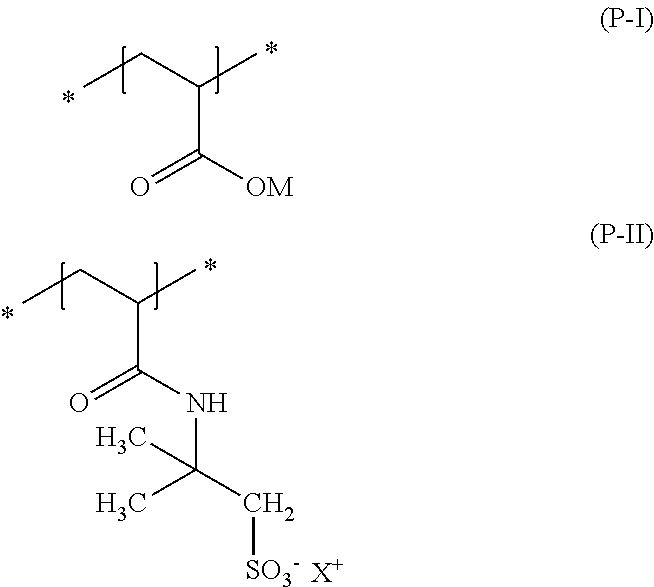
C(C([OM])=O)(CC)C.C(C(NC(C[SO3-])(C)C)=O)(CC)C.[X+]
